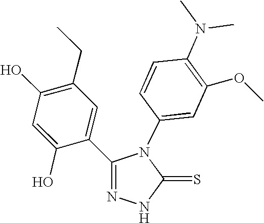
C1(O)=C(CC)C=C(C2=NNC(=S)N2C2=CC(OC)=C(N(C)C)C=C2)C(O)=C1
